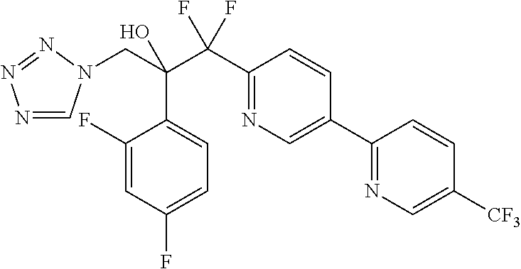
N1=CN(CC(C(C2=NC=C(C3=NC=C([CF3])C=C3)C=C2)(F)F)(O)C2=CC=C(F)C=C2F)N=N1
